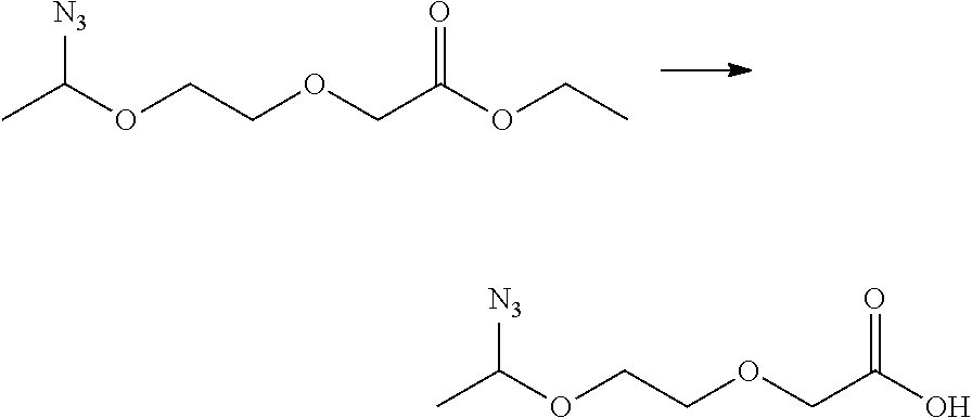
CC(OCCOCC(OCC)=O)[N3].CC(OCCOCC(O)=O)[N3]
